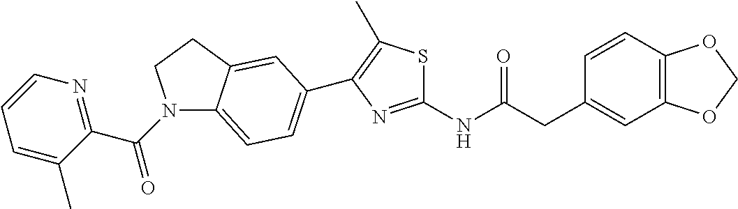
C1=CC2=C(C=C1CC(NC1=NC(C3=CC=C4N(C(C5=NC=CC=C5C)=O)CCC4=C3)=C(C)S1)=O)OCO2
